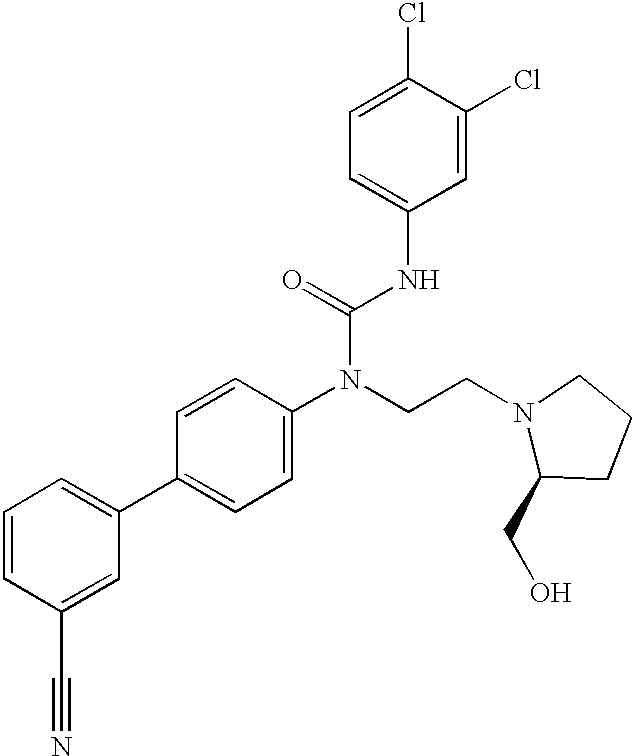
C1=CC(C#N)=CC(C2=CC=C(N(CCN3C(CO)CCC3)C(=O)NC3=CC=C(Cl)C(Cl)=C3)C=C2)=C1
